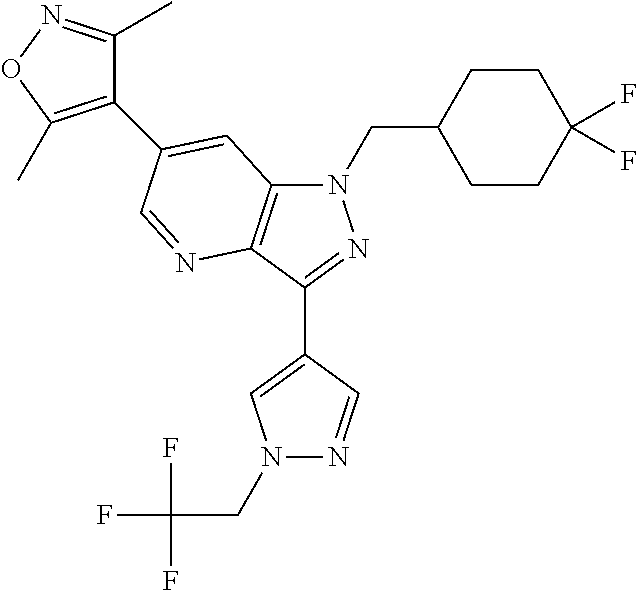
N1(CC(F)(F)F)N=CC(C2=NN(CC3CCC(F)(F)CC3)C3=C2N=CC(C2=C(C)ON=C2C)=C3)=C1
